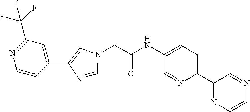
C1=CC(C2=CN(CC(NC3=CC=C(C4=NC=CN=C4)N=C3)=O)C=N2)=CC(C(F)(F)F)=N1
